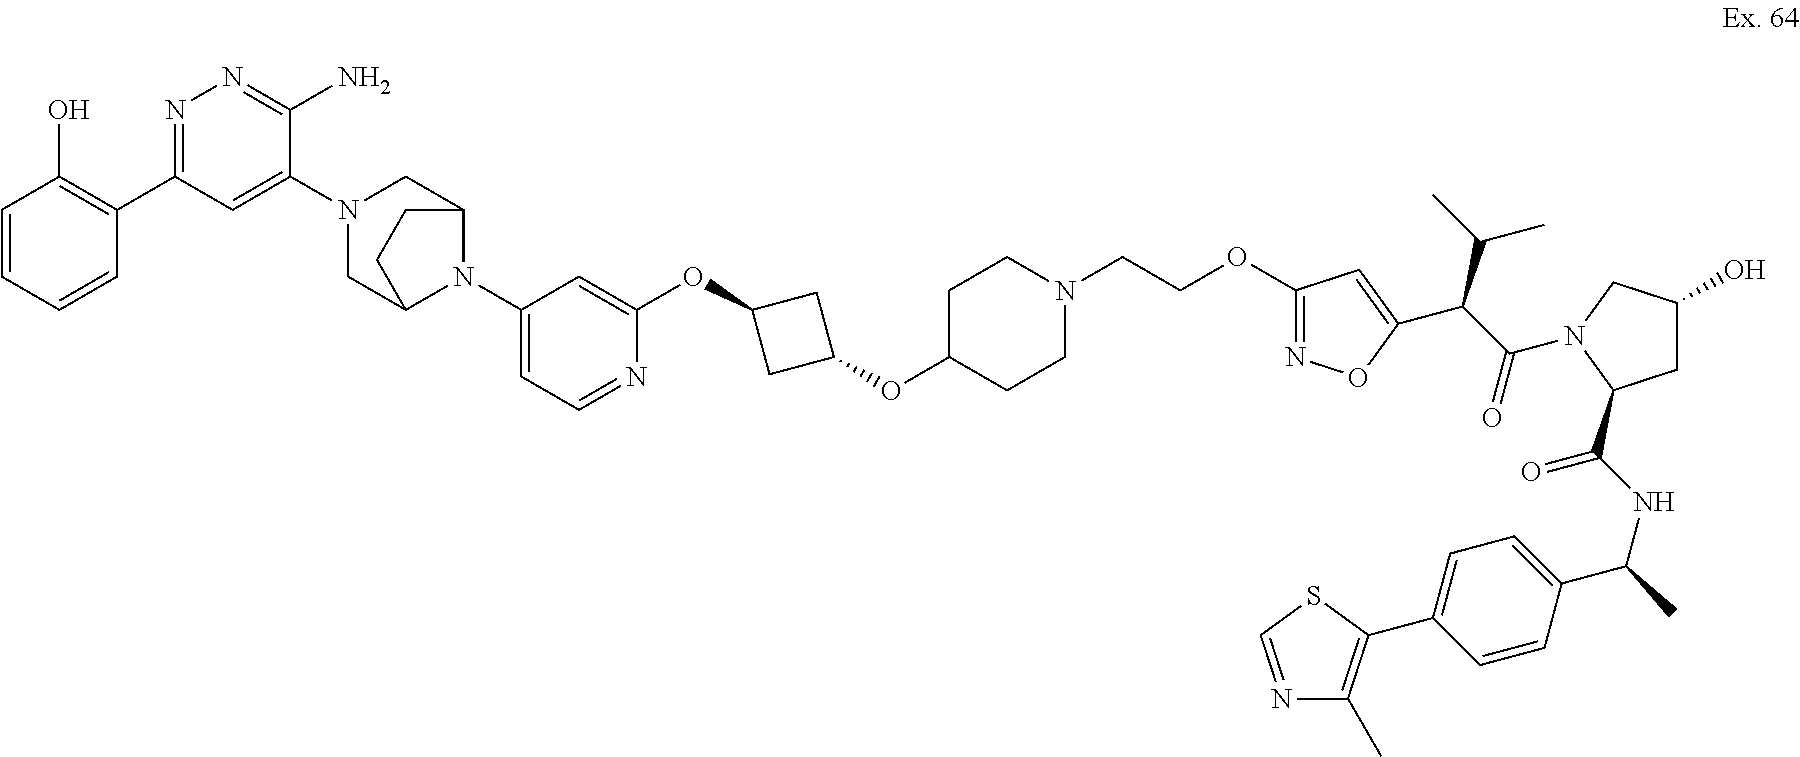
N1(CCOC2=NOC(C(C(=O)N3CC(O)CC3C(NC(C)C3=CC=C(C4=C(C)N=CS4)C=C3)=O)C(C)C)=C2)CCC(OC2CC(OC3=CC(N4C5CN(C6=CC(C7=C(O)C=CC=C7)=NN=C6N)CC4CC5)=CC=N3)C2)CC1
